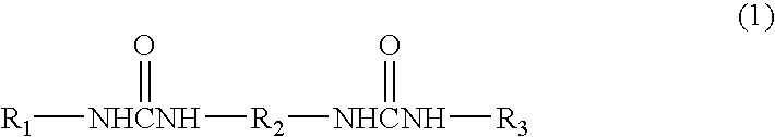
[R1][NHCNH]([R2][NHCNH]([R3])=O)=O
